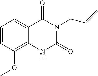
C1=CC(OC)=C2C(=C1)C(=O)N(CC=C)C(=O)N2
